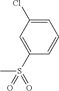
C1=C(Cl)C=C(S(=O)(C)=O)C=C1
